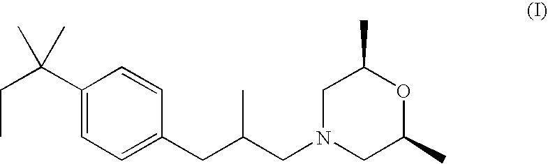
C1(C(CC)(C)C)=CC=C(CC(CN2CC(C)OC(C)C2)C)C=C1
